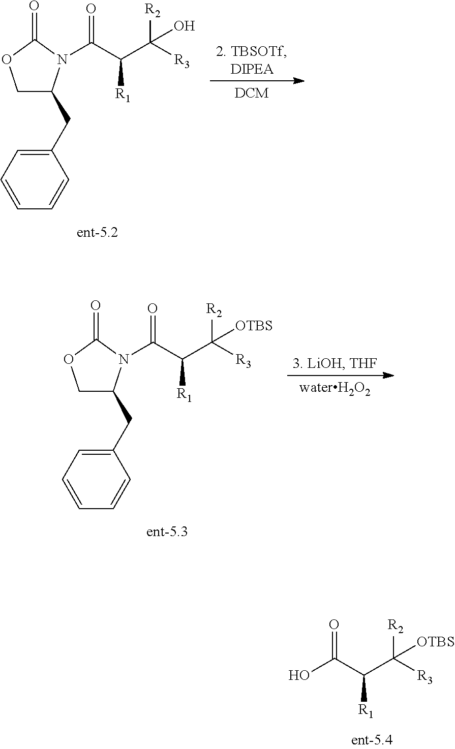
OC(C([R1])C([R3])([R2])[OTBS])=O.C1(CC2COC(=O)N2C(C([R1])C([R3])([R2])O)=O)=CC=CC=C1.C1(CC2COC(=O)N2C(C([R1])C([R3])([R2])[OTBS])=O)=CC=CC=C1
